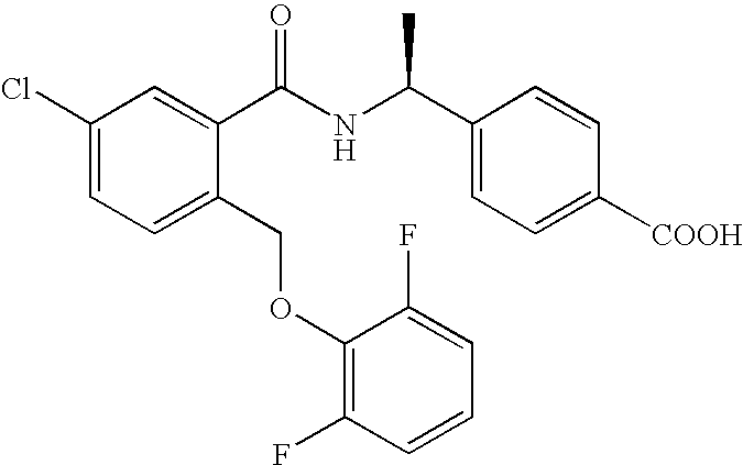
C1(Cl)=CC=C(COC2=C(F)C=CC=C2F)C(C(NC(C2=CC=C([COOH])C=C2)C)=O)=C1
